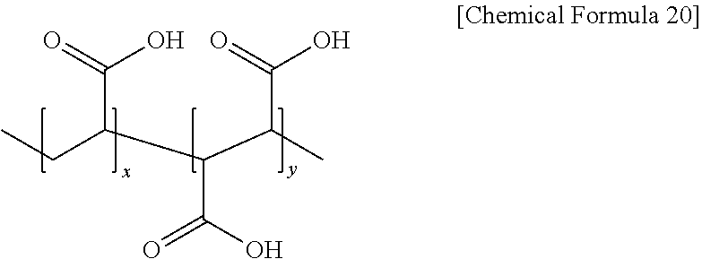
O=C(C(CC)C(C(C(=O)O)C)C(O)=O)O
